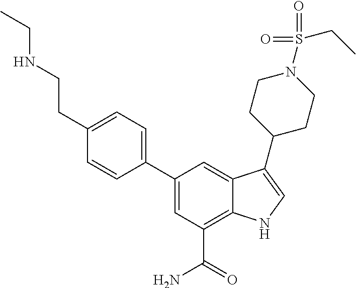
C1=C(C2=CC=C(CCNCC)C=C2)C=C2C(=C1C(=O)N)NC=C2C1CCN(S(CC)(=O)=O)CC1
